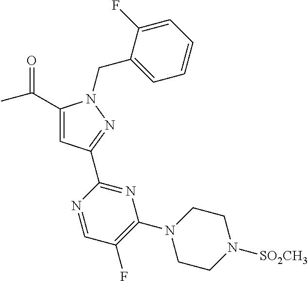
C1(C(=O)C)=CC(C2=NC(N3CCN([SO2CH3])CC3)=C(F)C=N2)=NN1CC1=CC=CC=C1F
